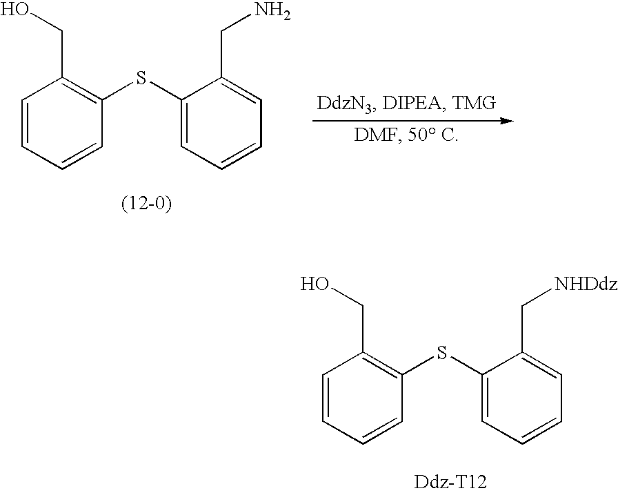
C1=CC=CC(SC2=CC=CC=C2CN)=C1CO.C1=CC=CC(SC2=CC=CC=C2C[NHDdz])=C1CO
